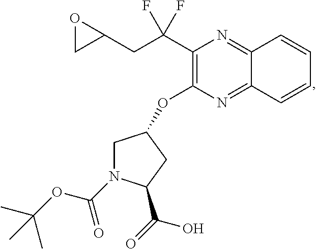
C1(C(CC2OC2)(F)F)=C(OC2CN(C(OC(C)(C)C)=O)C(C(O)=O)C2)N=C2C(=N1)C=CC=C2
